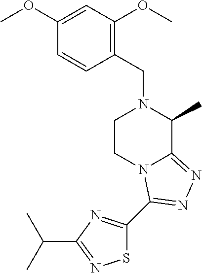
C1(CN2CCN3C(=NN=C3C3=NC(C(C)C)=NS3)C2C)=C(OC)C=C(OC)C=C1
